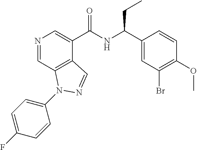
N1=CC2=C(C(C(NC(C3=CC(Br)=C(OC)C=C3)CC)=O)=C1)C=NN2C1=CC=C(F)C=C1
